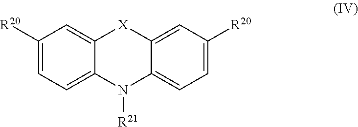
C1([R20])=CC=C2C(=C1)[X]C1=CC([R20])=CC=C1N2[R21]
